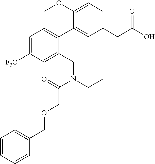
C1(CC(O)=O)=CC=C(OC)C(C2=CC=C([F3C])C=C2CN(CC)C(=O)COCC2=CC=CC=C2)=C1
